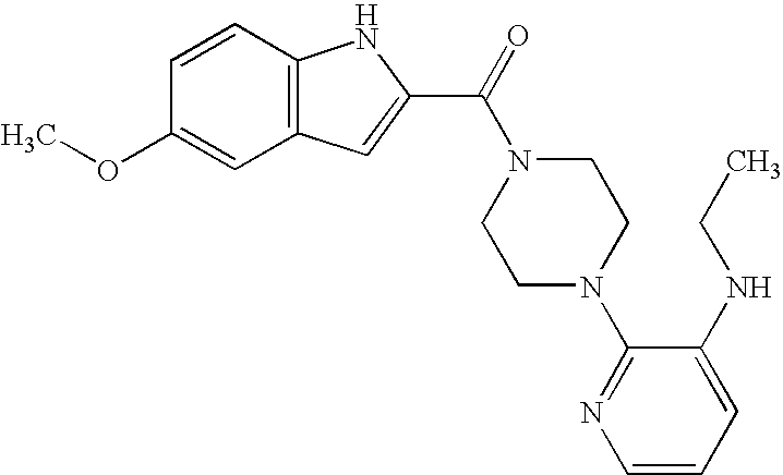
C1(OC)=CC2=C(C=C1)NC(C(=O)N1CCN(C3=NC=CC=C3NCC)CC1)=C2
